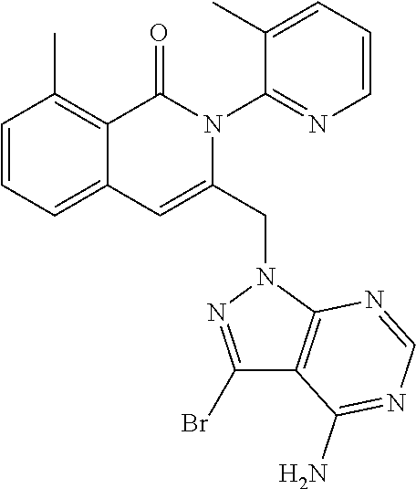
C1=CC=C2C(=C1C)C(=O)N(C1=NC=CC=C1C)C(CN1C3=C(C(N)=NC=N3)C(Br)=N1)=C2
